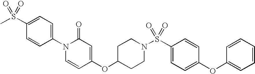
C1=C(S(C)(=O)=O)C=CC(N2C=CC(OC3CCN(S(C4=CC=C(OC5=CC=CC=C5)C=C4)(=O)=O)CC3)=CC2=O)=C1
